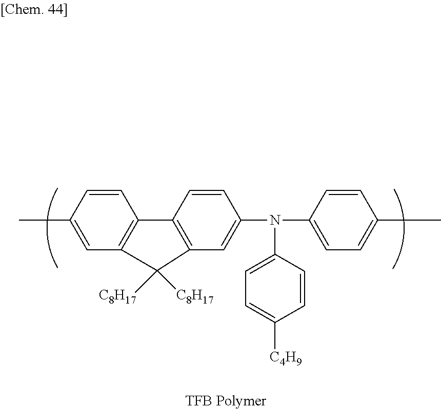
C1=CC(C)=CC2=C1C1=C(C=C(N(C3=CC=C([C4H9])C=C3)C3=CC=C(C)C=C3)C=C1)C2([C8H17])[C8H17]
